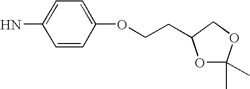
C1=CC(OCCC2OC(C)(C)OC2)=CC=C1N
